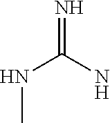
N(C(N)=N)C
